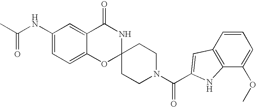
C1(NC(C)=O)=CC=C2C(=C1)C(=O)NC1(O2)CCN(C(=O)C2=CC3=C(C(OC)=CC=C3)N2)CC1
